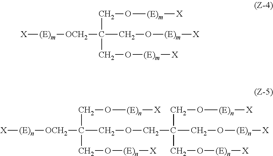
[X][(E)m][OCH2]C(CO[(E)m][X])(CO[(E)m][X])CO[(E)m][X].[X][(E)n][OCH2]C(CO[(E)n][X])(COCC(CO[(E)n][X])(CO[(E)n][X])CO[(E)n][X])CO[(E)n][X]
